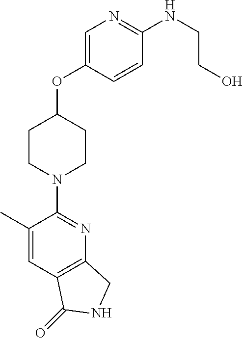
C1(C)=CC2=C(N=C1N1CCC(OC3=CN=C(NCCO)C=C3)CC1)CNC2=O
